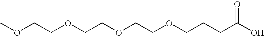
COCCOCCOCCOCCCC(O)=O
